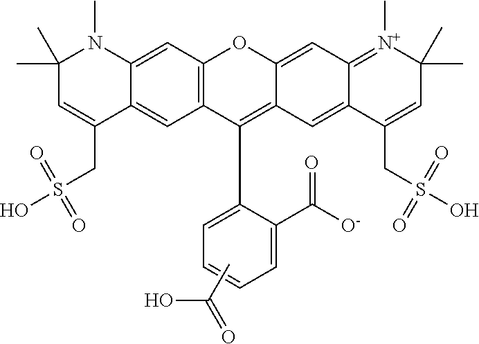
C12=C(C=C3C(=C1)C(CS(O)(=O)=O)=CC(C)(C)N3C)OC1=CC3=[N+](C)C(C)(C)C=C(CS(O)(=O)=O)C3=CC1=C2C1=CC=CC=C1C([O-])=O.CC(=O)O
